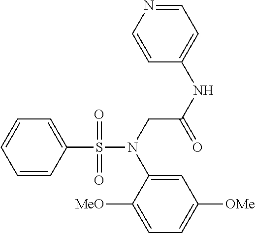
C1=CC(S(N(CC(NC2=CC=NC=C2)=O)C2=CC([OMe])=CC=C2[MeO])(=O)=O)=CC=C1
